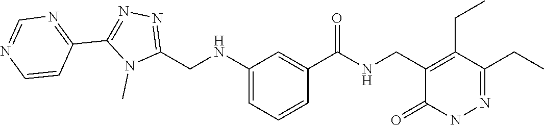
N(C1=CC=CC(C(=O)NCC2=C(CC)C(CC)=NNC2=O)=C1)CC1=NN=C(C2=NC=NC=C2)N1C
